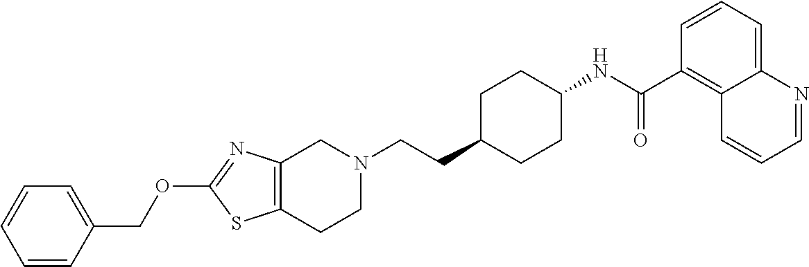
C1(OCC2=CC=CC=C2)=NC2=C(S1)CCN(CCC1CCC(NC(C3=C4C(=CC=C3)N=CC=C4)=O)CC1)C2
